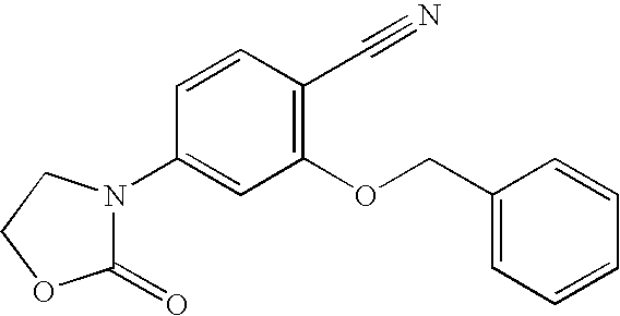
C1(OCC2=CC=CC=C2)=C(C#N)C=CC(N2C(=O)OCC2)=C1
